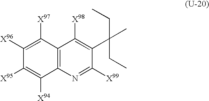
C12=C(N=C([X99])C(C(CC)(CC)C)=C1[X98])C([X94])=C([X95])C([X96])=C2[X97]
